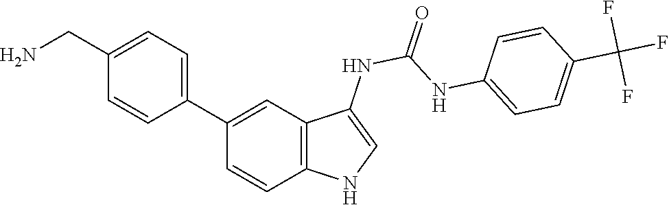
O=C(NC1=CNC2=C1C=C(C1=CC=C(CN)C=C1)C=C2)NC1=CC=C(C(F)(F)F)C=C1
